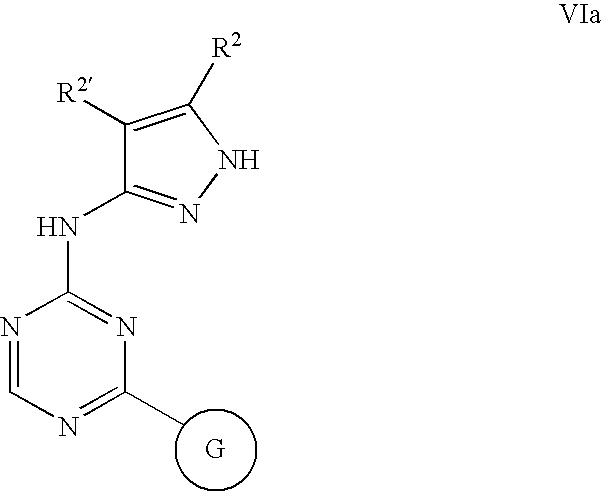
C1([R2])=C([R2])NN=C1NC1=NC(C)=NC=N1.[G]
